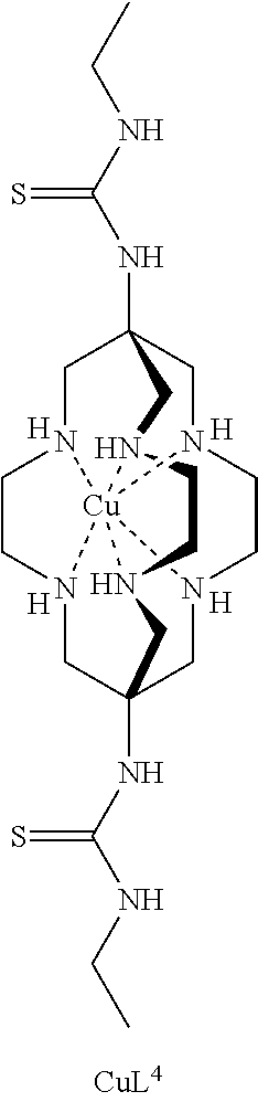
[H].[H].[H].[H].CCNC(NC12CN3CCN4CC5(NC(NCC)=S)CN6CCN(C1)[Cu]6431N(C2)CCN1C5)=S
